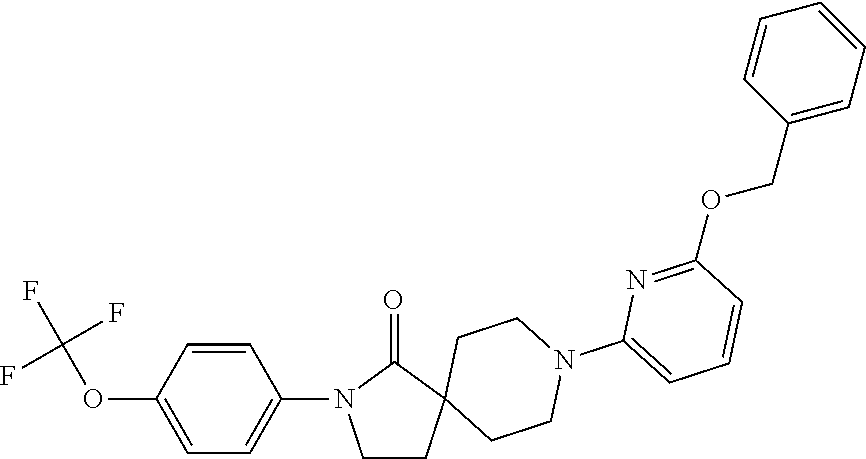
C1=CC(OC(F)(F)F)=CC=C1N1CCC2(C1=O)CCN(C1=CC=CC(OCC3=CC=CC=C3)=N1)CC2
